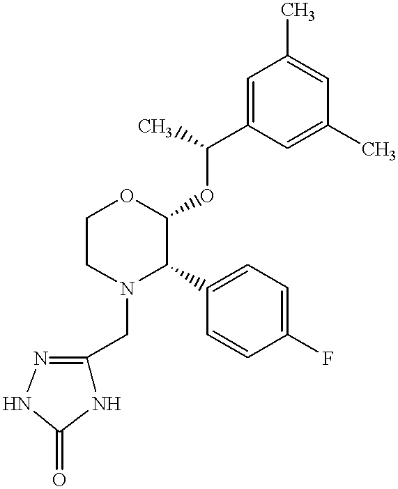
C1CN(CC2=NNC(=O)N2)C(C2=CC=C(F)C=C2)C(OC(C2=CC(C)=CC(C)=C2)C)O1
